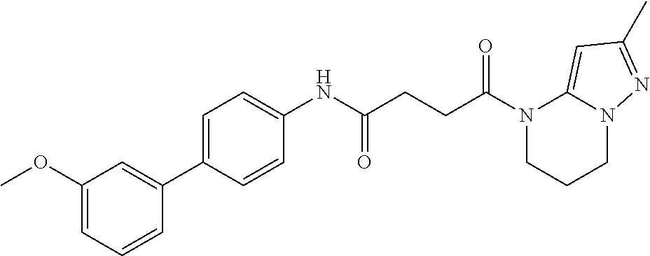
N1(C(=O)CCC(=O)NC2=CC=C(C3=CC(OC)=CC=C3)C=C2)CCCN2C1=CC(C)=N2
